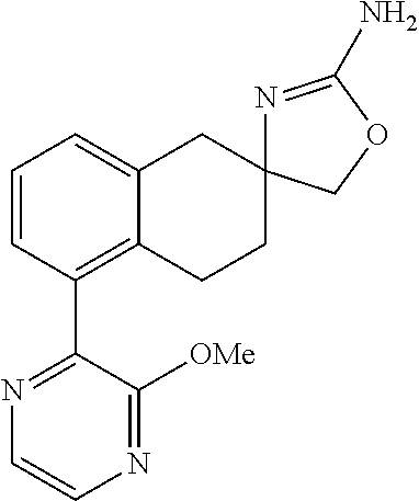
C1=CC(C2=NC=CN=C2[OMe])=C2C(=C1)CC1(CC2)N=C(N)OC1
